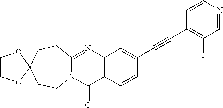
N12C(=NC3=C(C1=O)C=CC(C#CC1=C(F)C=NC=C1)=C3)CCC1(CC2)OCCO1
